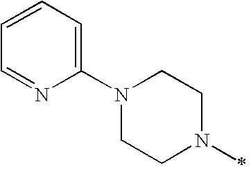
N1(C2=CC=CC=N2)CCN(C)CC1
